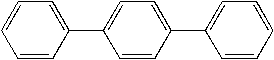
C1(C2=CC=C(C3=CC=CC=C3)C=C2)=CC=CC=C1
